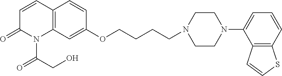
C1=CC2=C(N(C(CO)=O)C1=O)C=C(OCCCCN1CCN(C3=CC=CC4=C3C=CS4)CC1)C=C2
